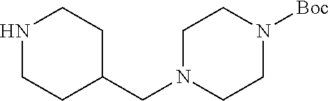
N1CCC(CN2CCN([Boc])CC2)CC1
